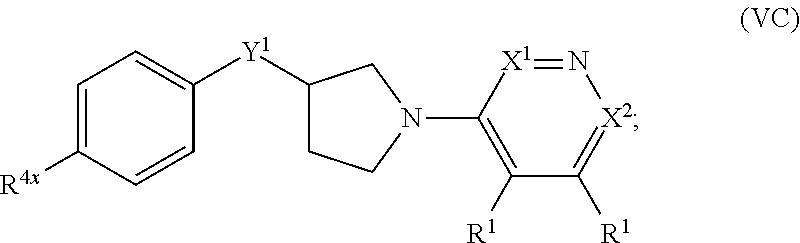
C1=C([R4x])C=CC([Y1]C2CCN(C3=C([R1])C([R1])=[X2]N=[X1]3)C2)=C1
